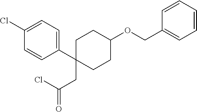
C1(CC(=O)Cl)(C2=CC=C(Cl)C=C2)CCC(OCC2=CC=CC=C2)CC1
